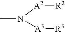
CN([A2][R2])[A3][R3]
